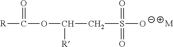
[M].C(S(=O)([O-])=O)C([R])OC(=O)[R]
